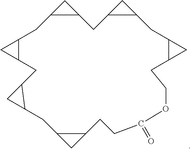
C12CC1CCC(=O)OCCC1C(CC3C(CC4C(CC5CC5CC5CC5C2)C4)C3)C1
